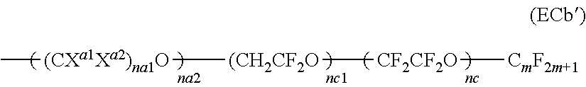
C[(CXa1Xa2)na1O][(CH2CF2O][CF2CF2O][CmF2m+1]
